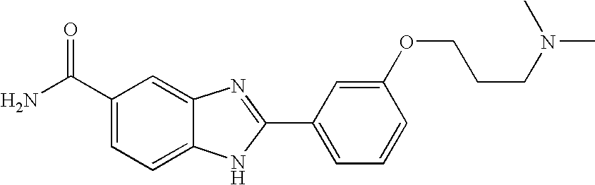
C12=CC(C(=O)N)=CC=C1NC(C1=CC=CC(OCCCN(C)C)=C1)=N2
